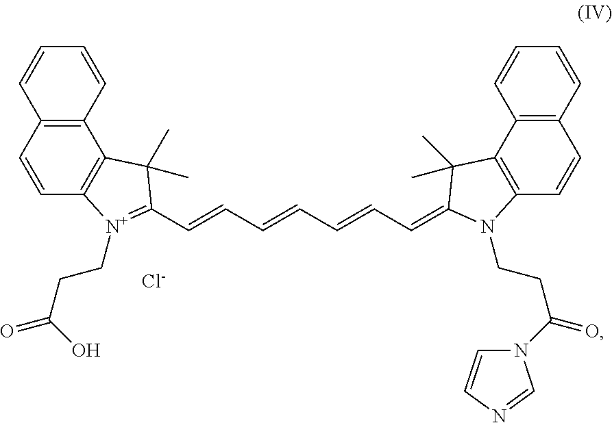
[Cl-].C12=C(C=CC3=C1C(C)(C)C(C=CC=CC=CC=C1C(C)(C)C4=C(C=CC5=C4C=CC=C5)N1CCC(=O)N1C=CN=C1)=[N+]3CCC(O)=O)C=CC=C2
